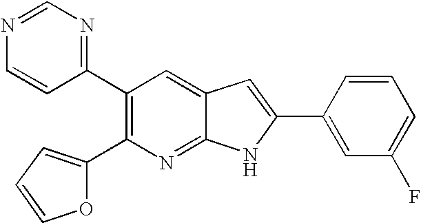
C1(C2=C(C3=NC=NC=C3)C=C3C(=N2)NC(C2=CC(F)=CC=C2)=C3)=CC=CO1
